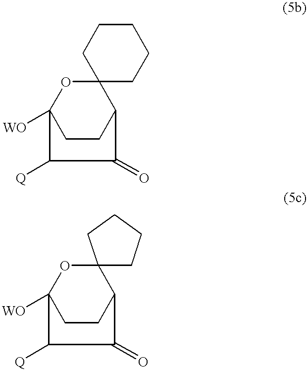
C1CCCCC12OC1([WO])CCC2C(=O)C1[Q].C12(OC3([WO])CCC1C(=O)C3[Q])CCCC2
